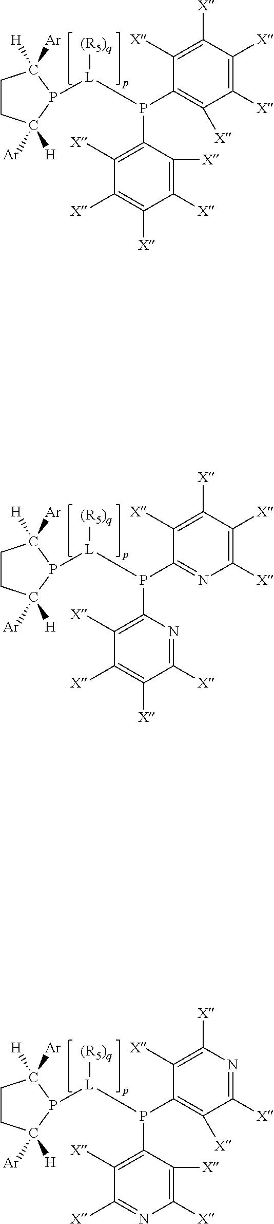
C1CC([H])([Ar])P([L]([(R5)q])P(C2=C([X])C([X])=C([X])C([X])=C2[X])C2=C([X])C([X])=C([X])C([X])=C2[X])C1([H])[Ar].C1CC([H])([Ar])P([L]([(R5)q])P(C2=NC([X])=C([X])C([X])=C2[X])C2=C([X])C([X])=C([X])C([X])=N2)C1([H])[Ar].C1CC([H])([Ar])P([L]([(R5)q])P(C2=C([X])C([X])=NC([X])=C2[X])C2=C([X])C([X])=NC([X])=C2[X])C1([H])[Ar]
